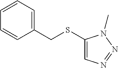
C1(CSC2=CN=NN2C)=CC=CC=C1
